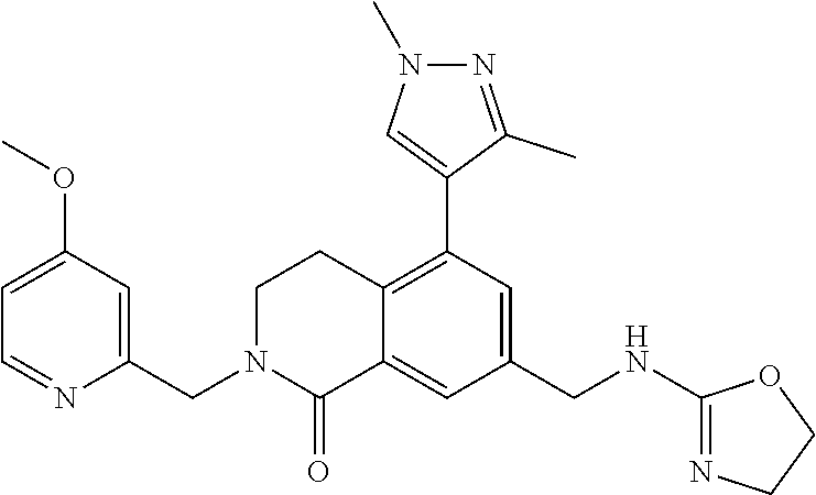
C1(OC)=CC=NC(CN2C(=O)C3=CC(CNC4=NCCO4)=CC(C4=CN(C)N=C4C)=C3CC2)=C1
